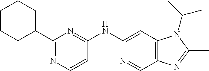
C1(NC2=NC(C3=CCCCC3)=NC=C2)=CC2=C(C=N1)N=C(C)N2C(C)C
